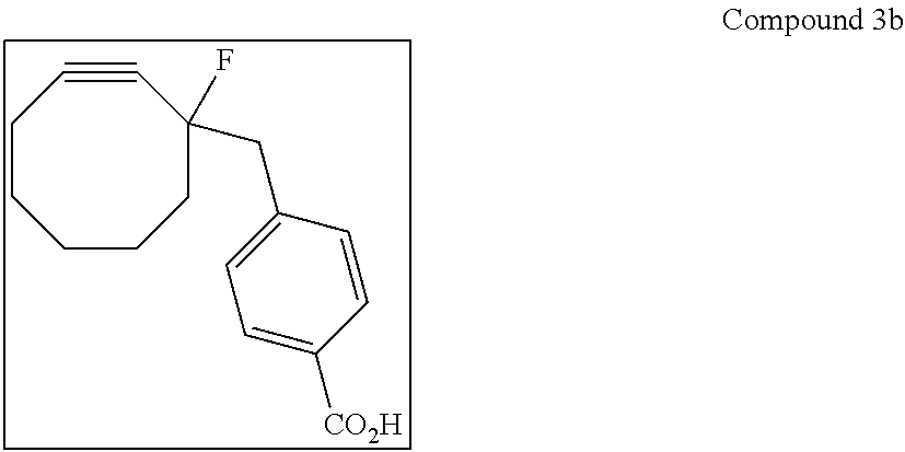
C1CCC(CC2=CC=C([CO2H])C=C2)(F)C#CCC1
